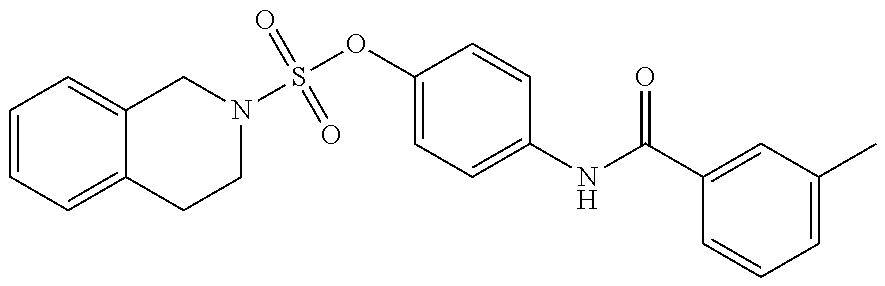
C1=CC=C2C(=C1)CN(S(OC1=CC=C(NC(=O)C3=CC(C)=CC=C3)C=C1)(=O)=O)CC2
